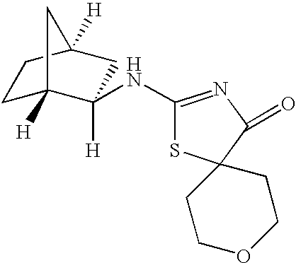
C1C2([H])C([H])(NC3=NC(=O)C4(S3)CCOCC4)CC([H])(C1)C2
